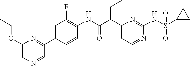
C1(C(C(NC2=C(F)C=C(C3=NC(OCC)=CN=C3)C=C2)=O)CC)=CC=NC(NS(C2CC2)(=O)=O)=N1
